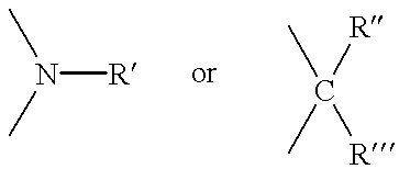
CN(C)[R].C(C)(C)([R])[R]
